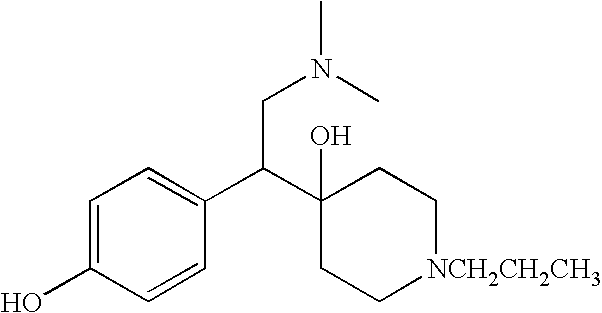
C1=C(O)C=CC(C(C2(O)CC[NCH2CH2CH3]CC2)CN(C)C)=C1
